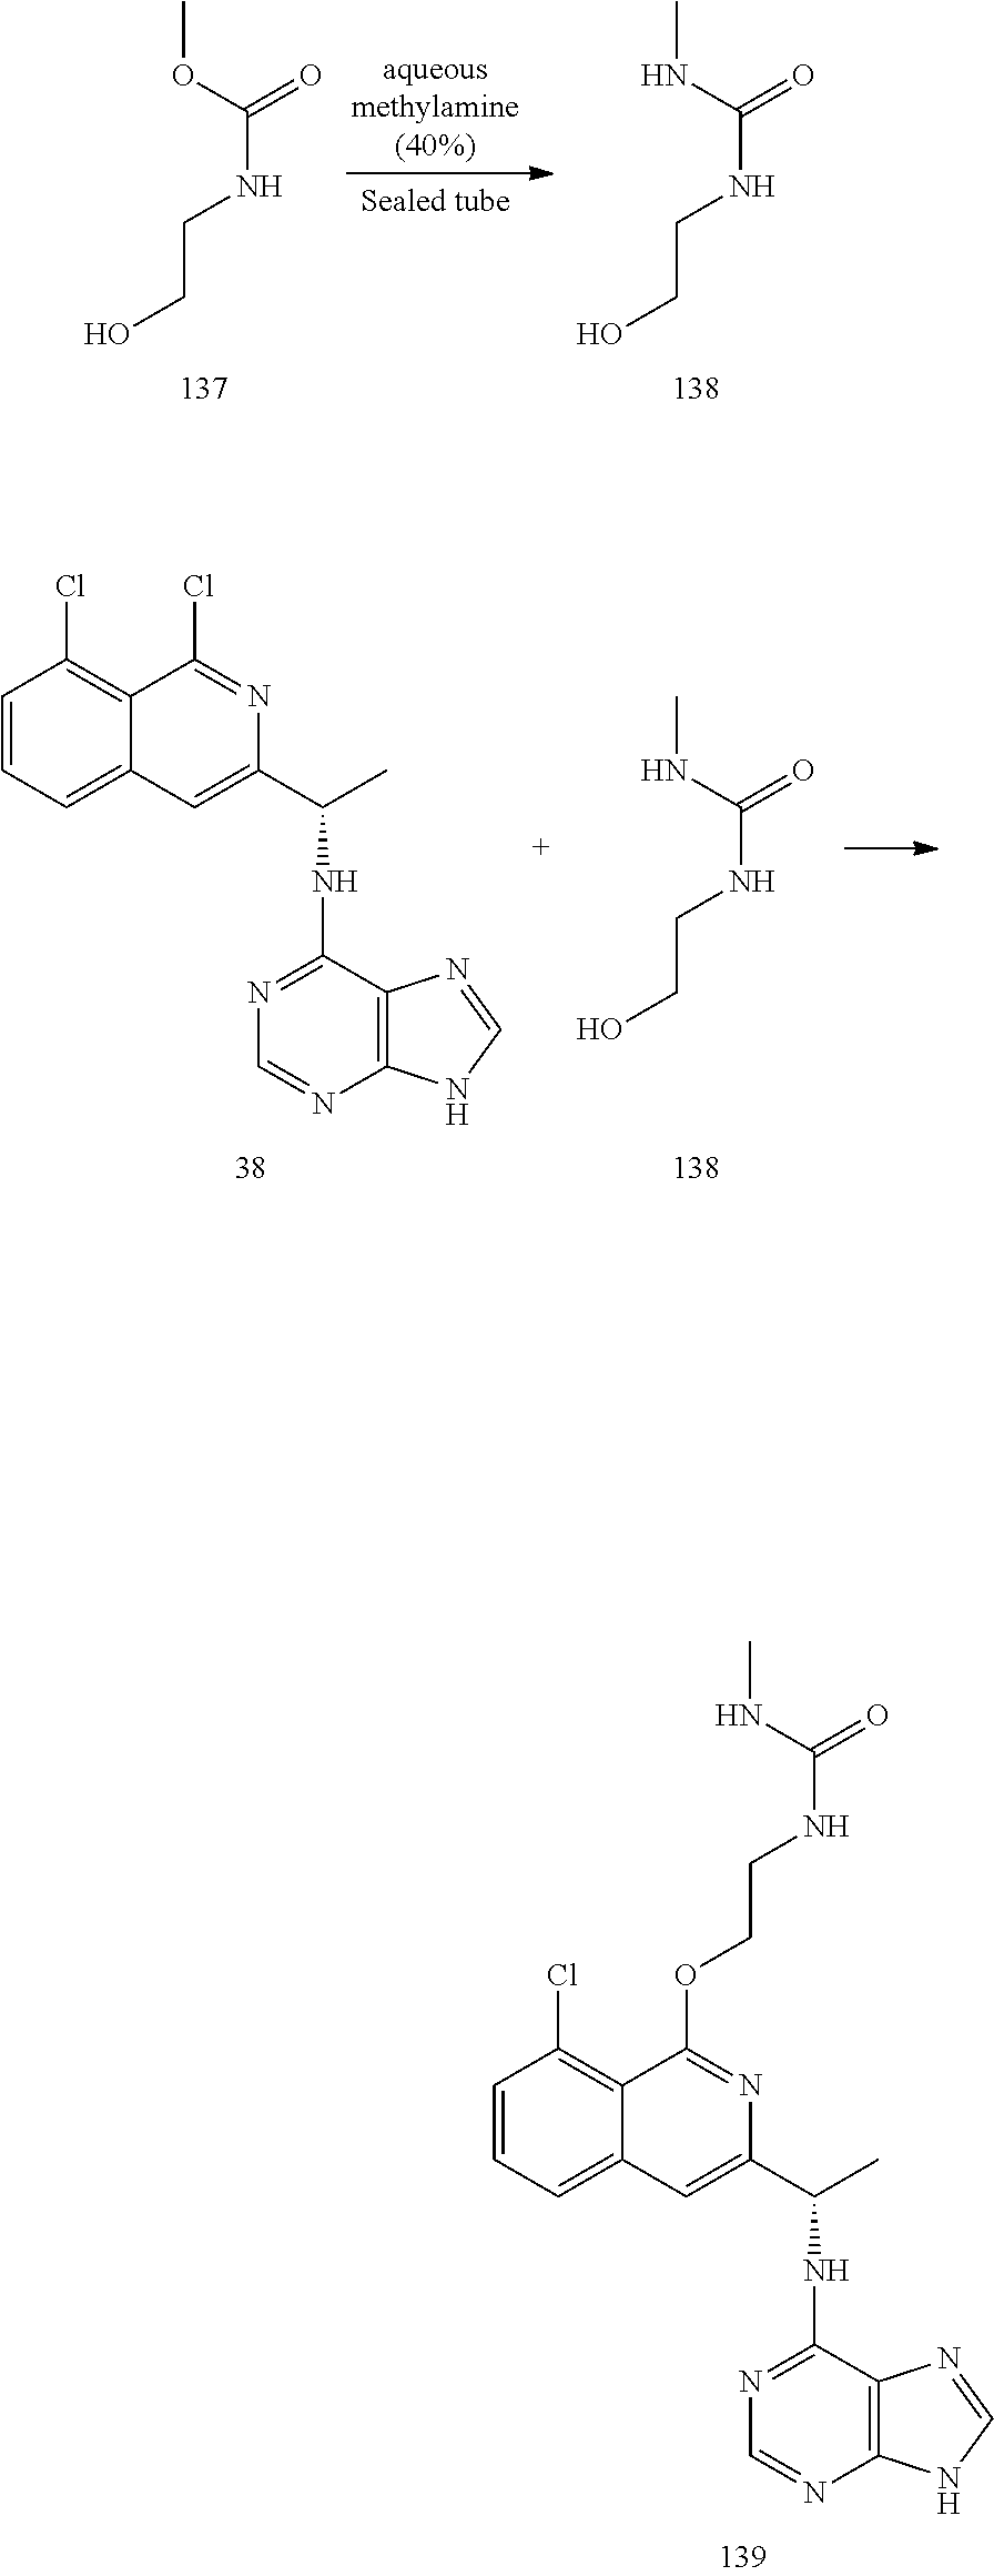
C1=CC=C2C(=C1Cl)C(OCCNC(=O)NC)=NC(C(C)NC1=NC=NC3=C1N=CN3)=C2.C1=CC=C2C(=C1Cl)C(Cl)=NC(C(C)NC1=NC=NC3=C1N=CN3)=C2.N(C)C(=O)NCCO.N(C)C(=O)NCCO.O(C)C(=O)NCCO
